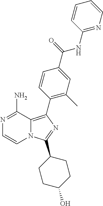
N12C(=C(C3=C(C)C=C(C(=O)NC4=NC=CC=C4)C=C3)N=C1C1CCC(O)CC1)C(N)=NC=C2
